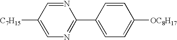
N1=C(C2=CC=C([OC8H17])C=C2)N=CC([C7H15])=C1
